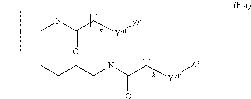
CC(C(NC(C[Ya1][Zc])=O)CCCCNC(C[Ya1][Zc])=O)(C)C
